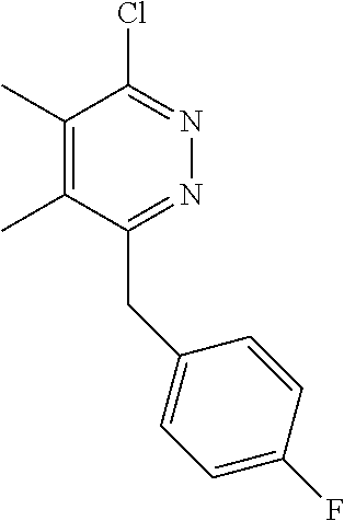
C1(C)=C(C)C(CC2=CC=C(F)C=C2)=NN=C1Cl
